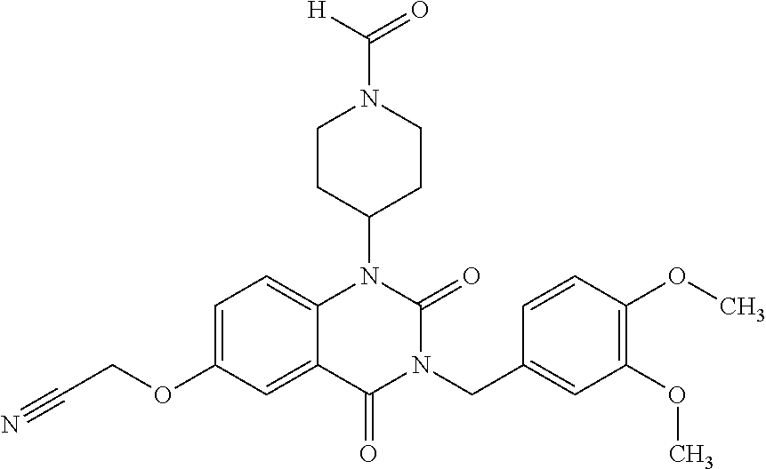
C1=C(OCC#N)C=C2C(=C1)N(C1CCN(C([H])=O)CC1)C(=O)N(CC1=CC(OC)=C(OC)C=C1)C2=O
